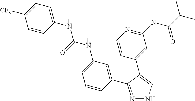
N1=C(C2=CC(NC(=O)NC3=CC=C([CF3])C=C3)=CC=C2)C(C2=CC(NC(=O)C(C)C)=NC=C2)=CN1
